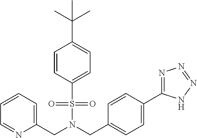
C1=C(S(N(CC2=CC=C(C3=NN=NN3)C=C2)CC2=CC=CC=N2)(=O)=O)C=CC(C(C)(C)C)=C1
